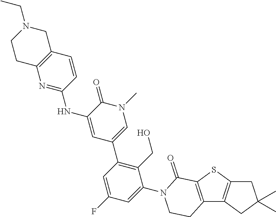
C1C2=C(CC1(C)C)C1=C(S2)C(=O)N(C2=CC(F)=CC(C3=CN(C)C(=O)C(NC4=NC5=C(C=C4)CN(CC)CC5)=C3)=C2CO)CC1
